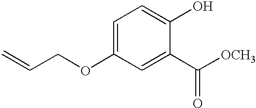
C1=C(OCC=C)C=C(C([OCH3])=O)C(O)=C1
